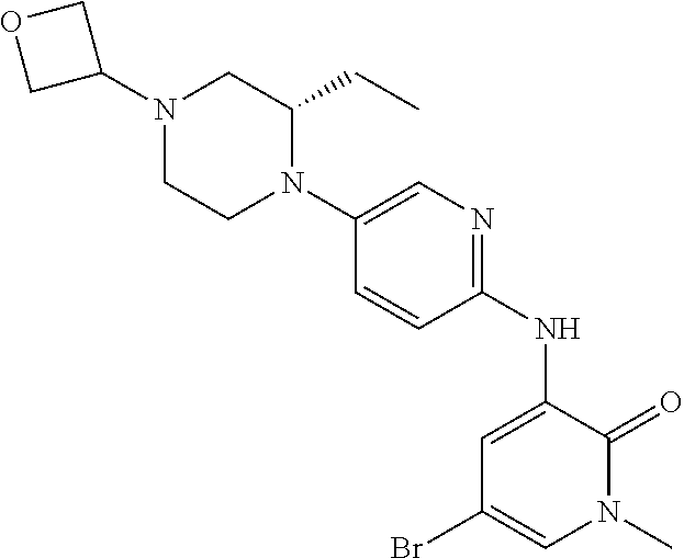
BrC1=CN(C)C(=O)C(NC2=NC=C(N3C(CC)CN(C4COC4)CC3)C=C2)=C1
